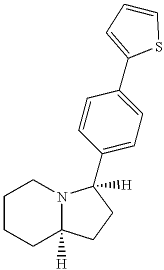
C1CCC2([H])N(C1)C([H])(C1=CC=C(C3=CC=CS3)C=C1)CC2
